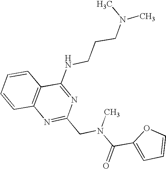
C1=CC2=C(C=C1)C(NCCCN(C)C)=NC(CN(C(C1=CC=CO1)=O)C)=N2
